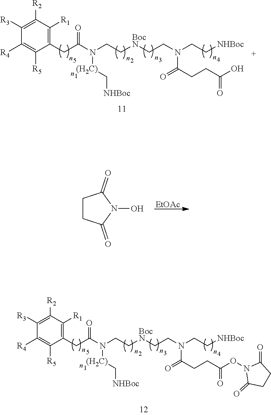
C1CC(=O)N(O)C1=O.[EtOAc].C1([R3])=C([R2])C([R1])=C(CC(N([(H2C)]C[NHBoc])CC[BocN]CCN(CC[NHBoc])C(CCC(=O)ON2C(=O)CCC2=O)=O)=O)C([R5])=C1[R4].C1([R3])=C([R2])C([R1])=C(CC(N([(H2C)]C[NHBoc])CC[BocN]CCN(CC[NHBoc])C(CCC(=O)O)=O)=O)C([R5])=C1[R4]
